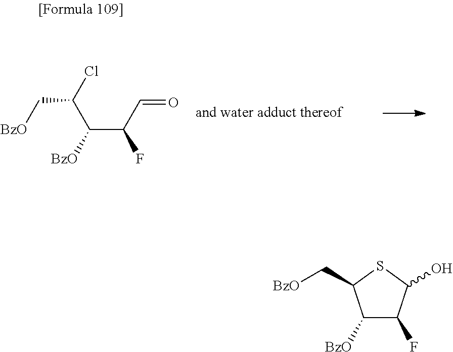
ClC(C(C(C=O)F)[BzO])C[BzO].C1([BzO])C(F)C(O)SC1C[BzO]
